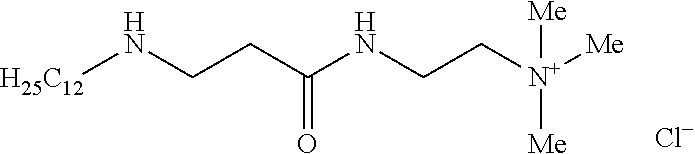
[N+]([Me])([Me])([Me])CCNC(CCN[H25C12])=O.[Cl-]
